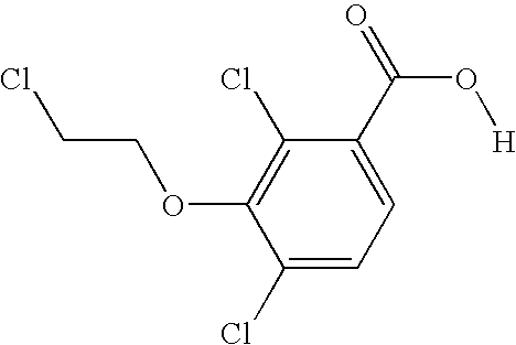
C1(Cl)=CC=C(C(=O)O[H])C(Cl)=C1OCCCl
